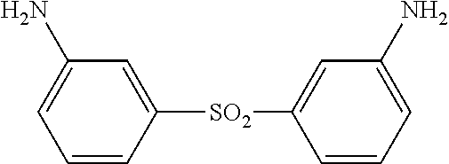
C1([SO2]C2=CC(N)=CC=C2)=CC(N)=CC=C1
